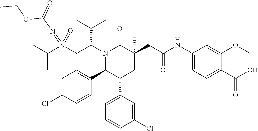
S(CC(N1C(=O)C(CC(=O)NC2=CC=C(C(O)=O)C(OC)=C2)(C)CC(C2=CC=CC(Cl)=C2)C1C1=CC=C(Cl)C=C1)C(C)C)(=NC(OCC)=O)(=O)C(C)C
